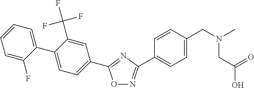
C1=CC=C(F)C(C2=CC=C(C3=NC(C4=CC=C(CN(C)CC(O)=O)C=C4)=NO3)C=C2C(F)(F)F)=C1
